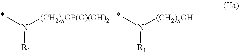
CN([(CH2)nOP(O)(OH)2])[R1].CN([(CH2)nOH])[R1]
